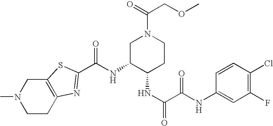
C(NC1C(NC(=O)C(NC2=CC(F)=C(Cl)C=C2)=O)CCN(C(=O)COC)C1)(=O)C1=NC2=C(S1)CN(C)CC2
